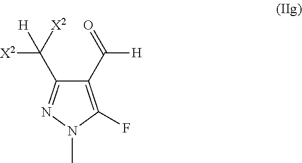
C1(C(=O)[H])=C(F)N(C)N=C1C([X2])([H])[X2]
